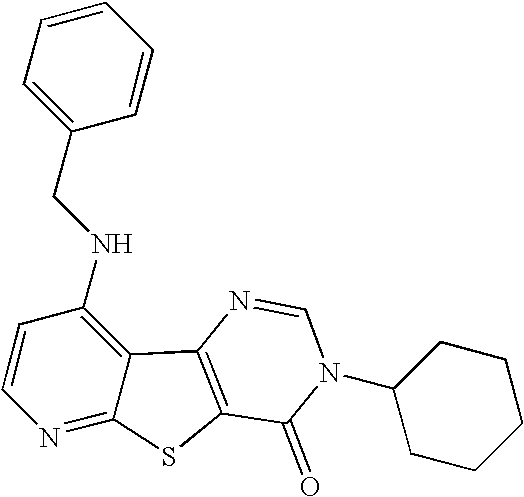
C1=CC(NCC2=CC=CC=C2)=C2C(=N1)SC1=C2N=CN(C2CCCCC2)C1=O
